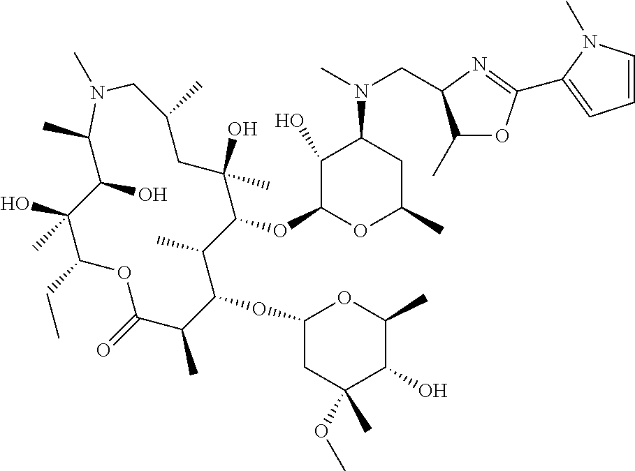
C1(O)C(OC2C(C)C(OC3CC(OC)(C)C(O)C(C)O3)C(C)C(=O)OC(CC)C(O)(C)C(O)C(C)N(C)CC(C)CC2(O)C)OC(C)CC1N(C)CC1C(C)OC(C2=CC=CN2C)=N1
